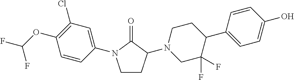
C1CC(N2CC(F)(F)C(C3=CC=C(O)C=C3)CC2)C(=O)N1C1=CC(Cl)=C(OC(F)F)C=C1
